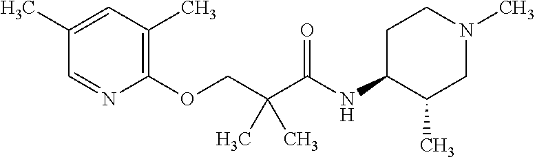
C1(OCC(C(NC2C(C)CN(C)CC2)=O)(C)C)=C(C)C=C(C)C=N1
